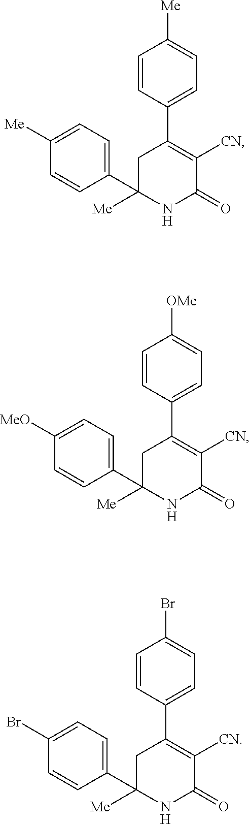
C1(C2([Me])NC(=O)C([CN])=C(C3=CC=C([Me])C=C3)C2)=CC=C([Me])C=C1.C1(C2([Me])NC(=O)C([CN])=C(C3=CC=C([OMe])C=C3)C2)=CC=C([MeO])C=C1.C1(C2([Me])NC(=O)C([CN])=C(C3=CC=C(Br)C=C3)C2)=CC=C(Br)C=C1
